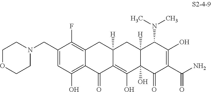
C1(CN2CCOCC2)=CC(O)=C2C(=C1F)CC1([H])C(=C(O)C3(O)C([H])(C1)C(N(C)C)C(O)=C(C(N)=O)C3=O)C2=O
